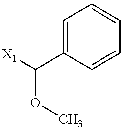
C1=C(C([X1])OC)C=CC=C1
